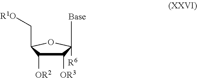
C1([OR3])C([OR2])C(C[R1O])OC1([R6])[Base]
